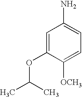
C1=C(OC(C)C)C([OCH3])=CC=C1N
